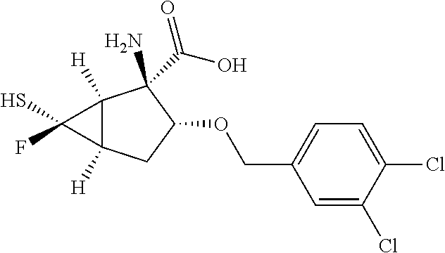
C12([H])C([H])(CC(OCC3=CC=C(Cl)C(Cl)=C3)C1(N)C(O)=O)C2(S)F
